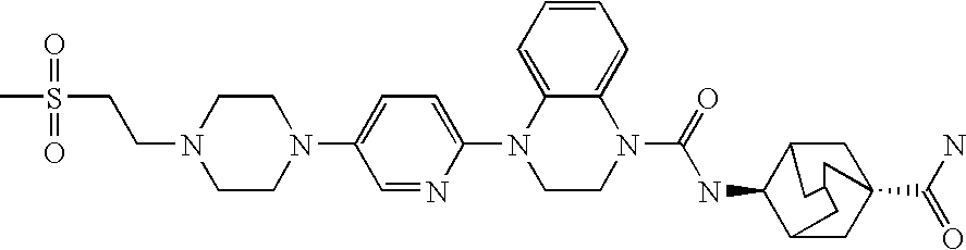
C1(NC(N2C3=CC=CC=C3N(C3=CC=C(N4CCN(CCS(C)(=O)=O)CC4)C=N3)CC2)=O)C2CC3(C(=O)N)CC1CC(C3)C2
